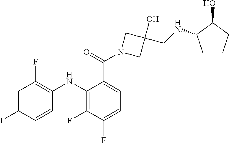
C1=C(C(N2CC(O)(CNC3CCCC3O)C2)=O)C(NC2=C(F)C=C(I)C=C2)=C(F)C(F)=C1
